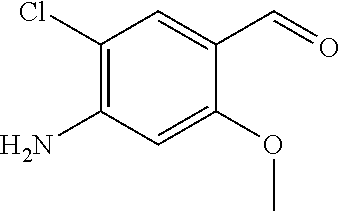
C1(Cl)=C(N)C=C(OC)C(C=O)=C1
